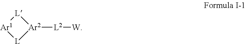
[L]1[Ar1][L][Ar2]1[L2][W]
